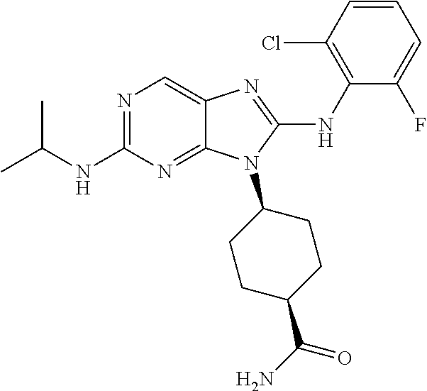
N1=C(NC(C)C)N=C2C(=C1)N=C(NC1=C(Cl)C=CC=C1F)N2C1CCC(C(N)=O)CC1
